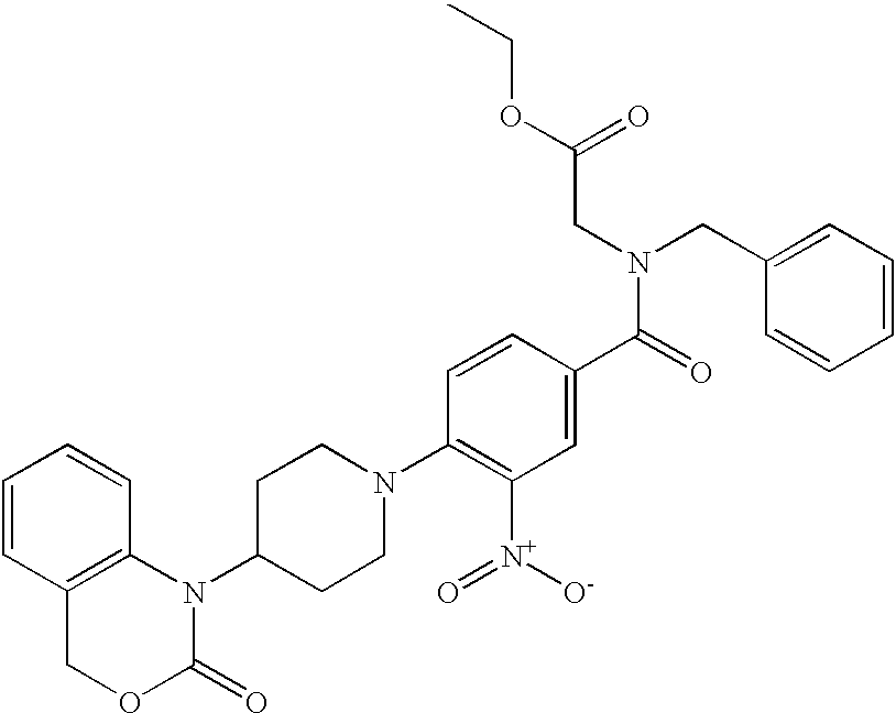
C1=CC2=C(C=C1)N(C1CCN(C3=C([N+](=O)[O-])C=C(C(=O)N(CC4=CC=CC=C4)CC(OCC)=O)C=C3)CC1)C(=O)OC2
